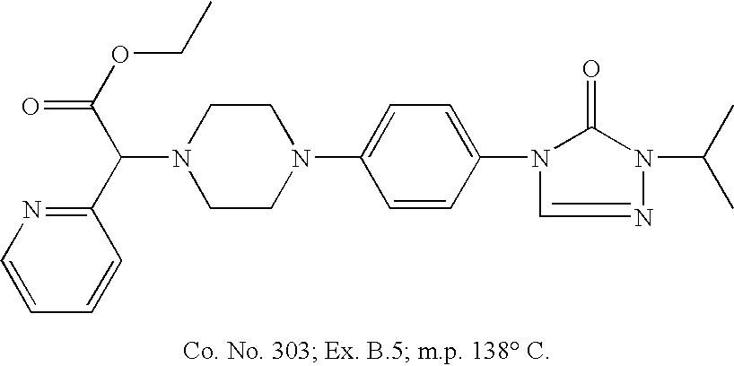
N1(C(C2=NC=CC=C2)C(=O)OCC)CCN(C2=CC=C(N3C(=O)N(C(C)C)N=C3)C=C2)CC1
